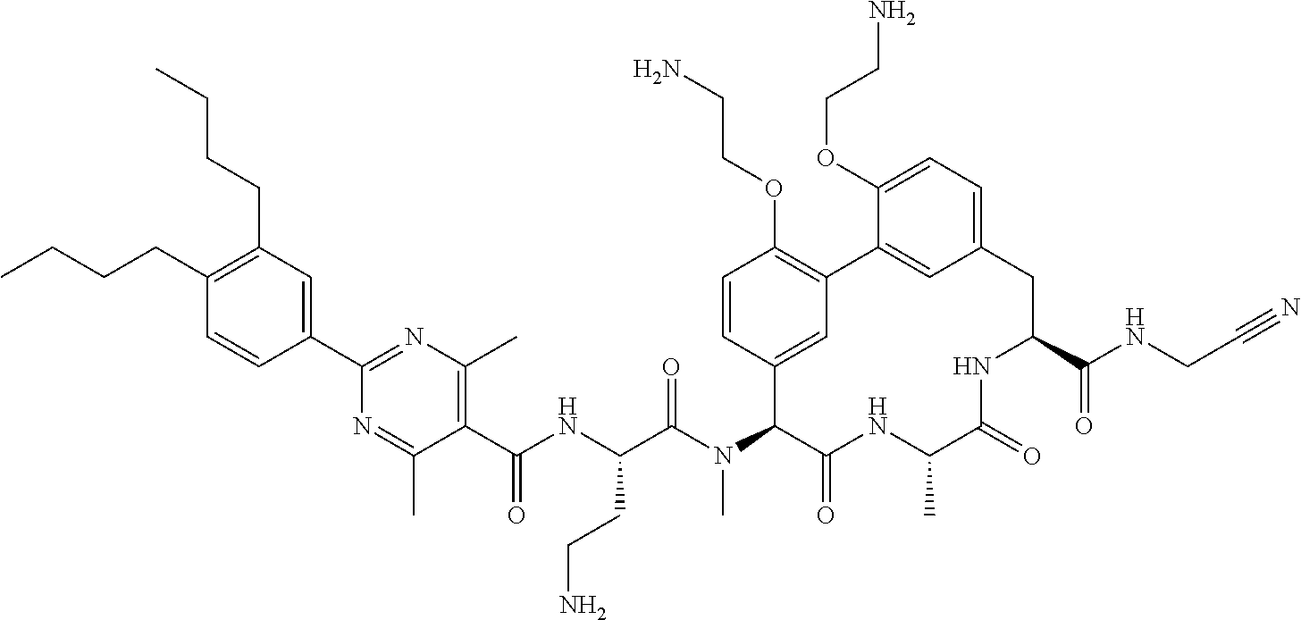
C1(C(NC(C(N(C2C(=O)NC(C)C(=O)NC(C(NCC#N)=O)CC3=CC=C(OCCN)C(=C3)C3=C(OCCN)C=CC2=C3)C)=O)CCN)=O)=C(C)N=C(C2=CC(CCCC)=C(CCCC)C=C2)N=C1C
